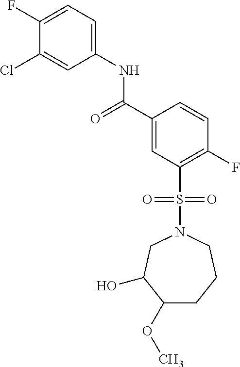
C1(F)=CC=C(NC(=O)C2=CC(S(=O)(=O)N3CC(O)C(OC)CCC3)=C(F)C=C2)C=C1Cl
